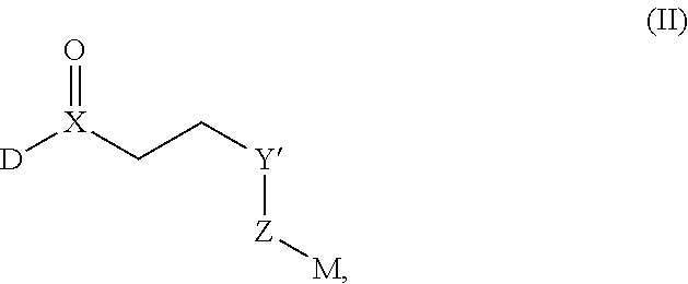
C(C[Y][Z][M])[X]([D])=O
